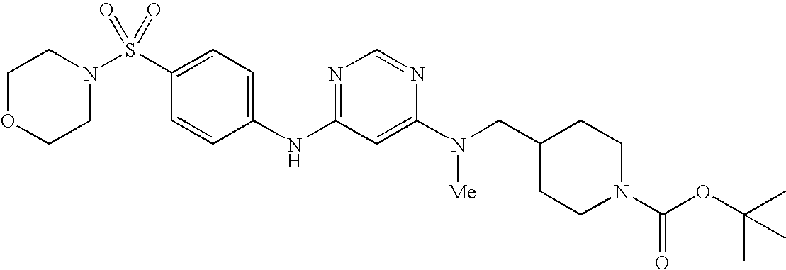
C1(S(N2CCOCC2)(=O)=O)=CC=C(NC2=NC=NC(N([Me])CC3CCN(C(OC(C)(C)C)=O)CC3)=C2)C=C1
